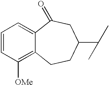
C1=CC([OMe])=C2C(=C1)C(=O)CC(C(C)C)CC2
